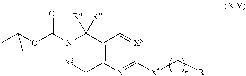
[X5](C[R])C1=NC2=C(C([Ra])([Rb])N(C(OC(C)(C)C)=O)[X2]C2)C=[X3]1
